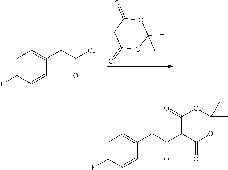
C1=C(F)C=CC(CC(Cl)=O)=C1.C1(=O)OC(C)(C)OC(=O)C1.C1=C(F)C=CC(CC(C2C(=O)OC(C)(C)OC2=O)=O)=C1
